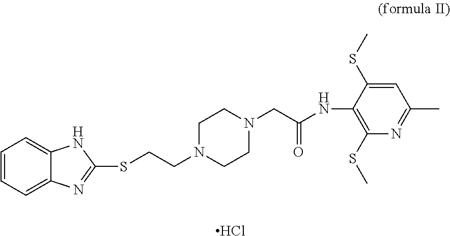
C1=CC=C2C(=C1)NC(SCCN1CCN(CC(NC3=C(SC)N=C(C)C=C3SC)=O)CC1)=N2.Cl
